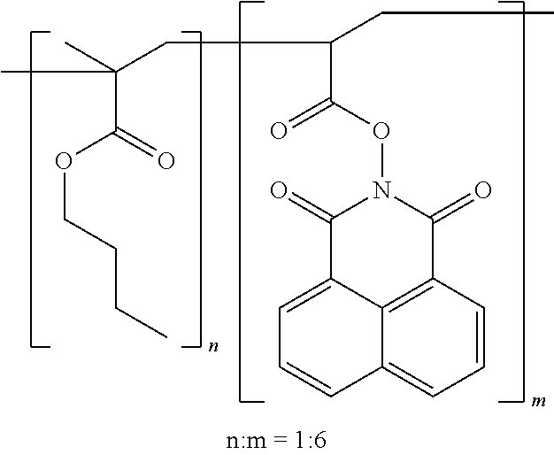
C1=CC2=CC=CC3=C2C(=C1)C(=O)N(OC(=O)C(CC)CC(C(=O)OCCCC)(C)C)C3=O
